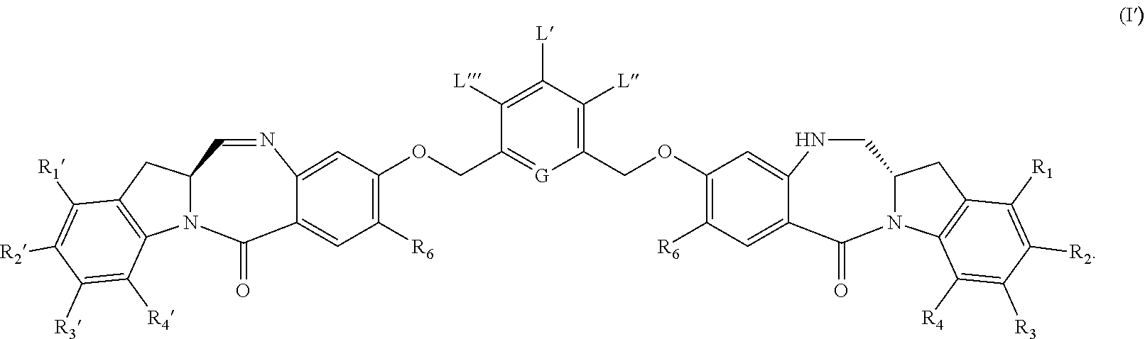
N1CC2N(C(=O)C3=CC([R6])=C(OCC4=C([L])C([L])=C([L])C(COC5=C([R6])C=C6C(=O)N7C(C=NC6=C5)CC5=C7C([R4])=C([R3])C([R2])=C5[R1])=[G]4)C=C13)C1=C(C2)C([R1])=C([R2])C([R3])=C1[R4]
